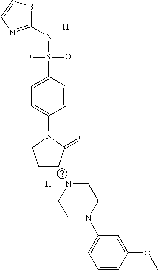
C1(NS(C2=CC=C(N3CCCC3=O)C=C2)(=O)=O)=NC=CS1.[H].[H].N1CCN(C2=CC=CC(OC)=C2)CC1
